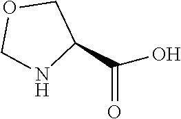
C1OCNC1C(O)=O
